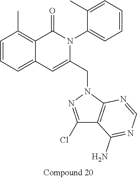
C1=CC=C2C(=C1C)C(=O)N(C1=CC=CC=C1C)C(CN1N=C(Cl)C3=C1N=CN=C3N)=C2
